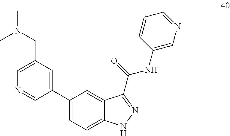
C1(CN(C)C)=CN=CC(C2=CC=C3C(=C2)C(C(NC2=CN=CC=C2)=O)=NN3)=C1
